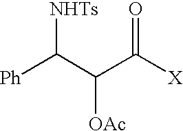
[NHTs]C(C(C([X])=O)[OAc])[Ph]
